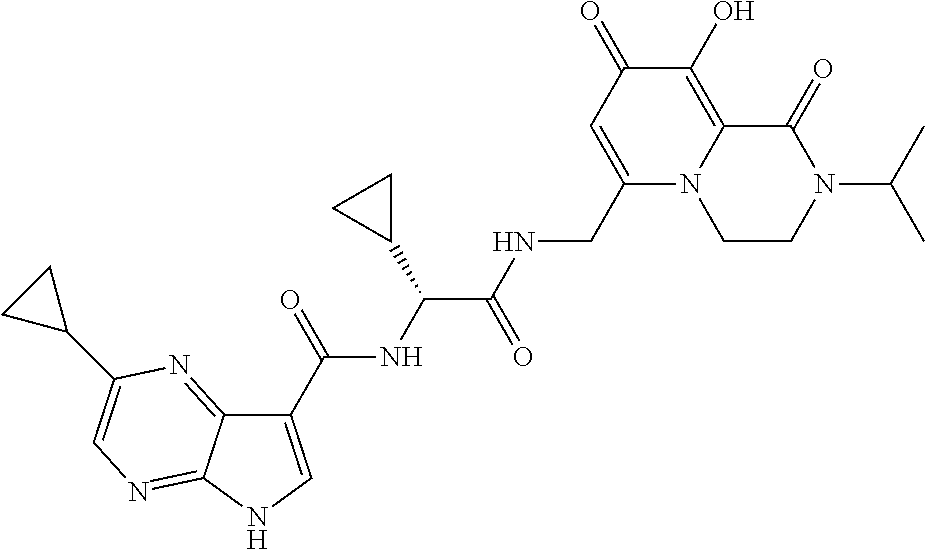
C1(C(NC(C(NCC2=CC(=O)C(O)=C3N2CCN(C(C)C)C3=O)=O)C2CC2)=O)=CNC2=NC=C(C3CC3)N=C12
